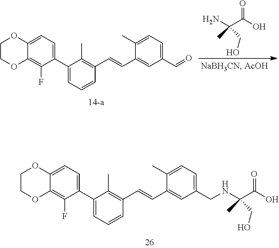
NC(C(=O)O)(C)CO.C1COC2=C(F)C(C3=CC=CC(C=CC4=CC(C=O)=CC=C4C)=C3C)=CC=C2O1.C1COC2=C(F)C(C3=CC=CC(C=CC4=CC(CNC(C(=O)O)(C)CO)=CC=C4C)=C3C)=CC=C2O1
